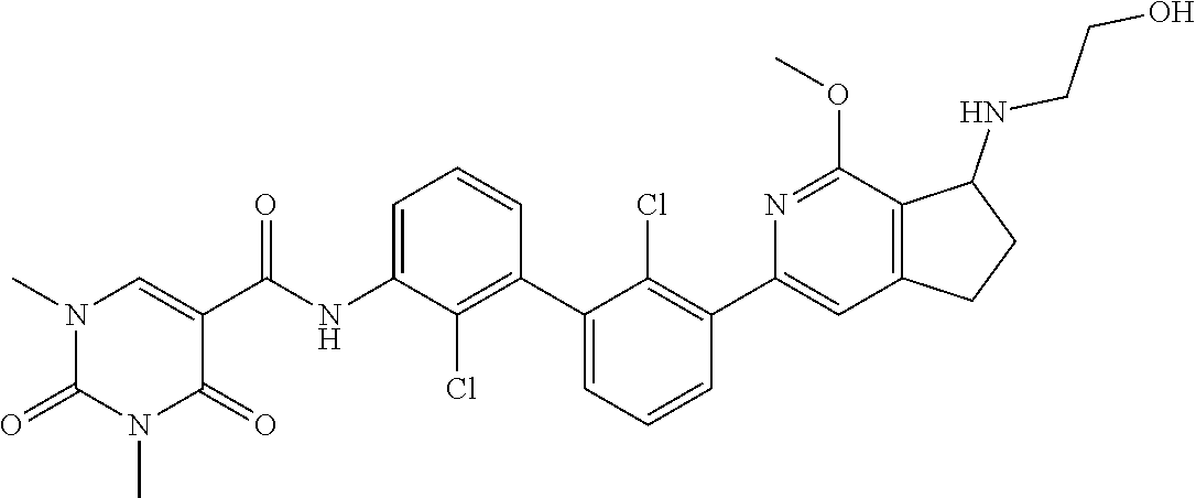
CN1C(=O)N(C)C=C(C(=O)NC2=CC=CC(C3=CC=CC(C4=CC5=C(C(NCCO)CC5)C(OC)=N4)=C3Cl)=C2Cl)C1=O
